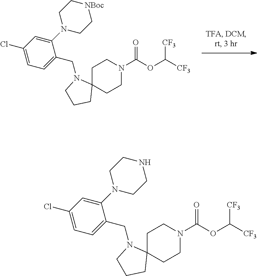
C1C2(CCN(C(OC([CF3])[CF3])=O)C1)N(CC1=CC=C(Cl)C=C1N1CC[NBoc]CC1)CCC2.C1C2(CCN(C(OC([CF3])[CF3])=O)C1)N(CC1=CC=C(Cl)C=C1N1CCNCC1)CCC2
